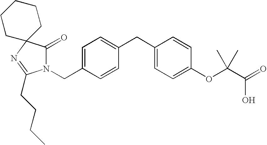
C(C1=CC=C(CC2=CC=C(OC(C(=O)O)(C)C)C=C2)C=C1)N1C(=O)C2(N=C1CCCC)CCCCC2
